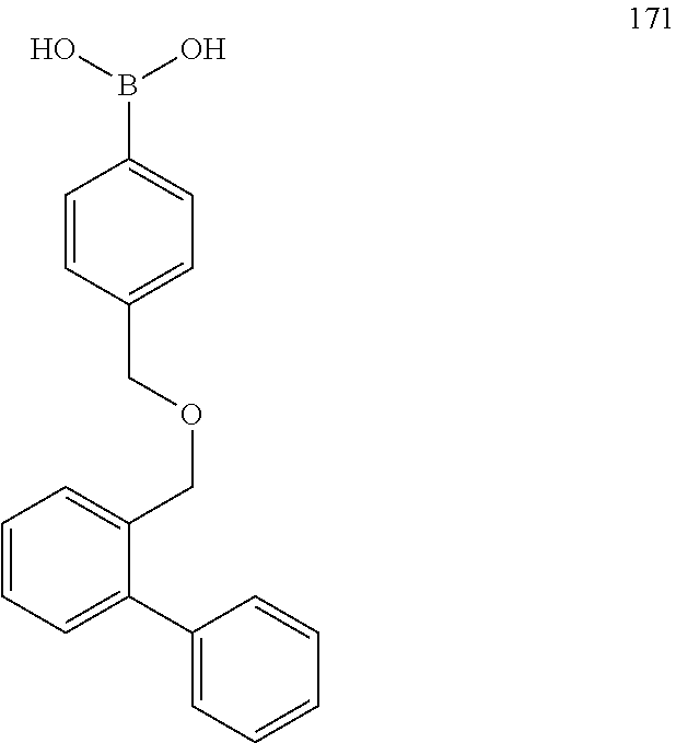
O(CC1=CC=C(B(O)O)C=C1)CC1=CC=CC=C1C1=CC=CC=C1
